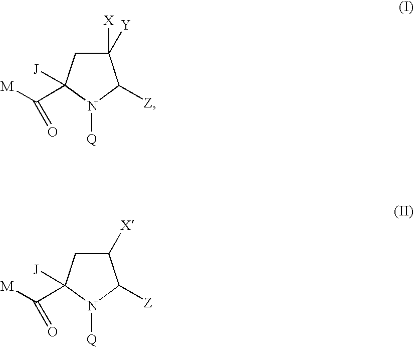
C1([Y])([X])CC(C([M])=O)([J])N([Q])C1[Z].C1([X])CC(C([M])=O)([J])N([Q])C1[Z]
